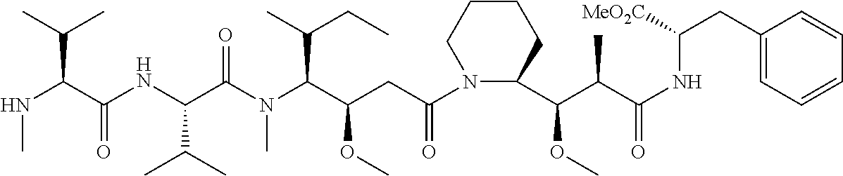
N1(C(CC(C(N(C(C(NC(C(NC)C(C)C)=O)C(C)C)=O)C)C(CC)C)OC)=O)C(C(C(C(NC(CC2=CC=CC=C2)[MeO2C])=O)C)OC)CCCC1
